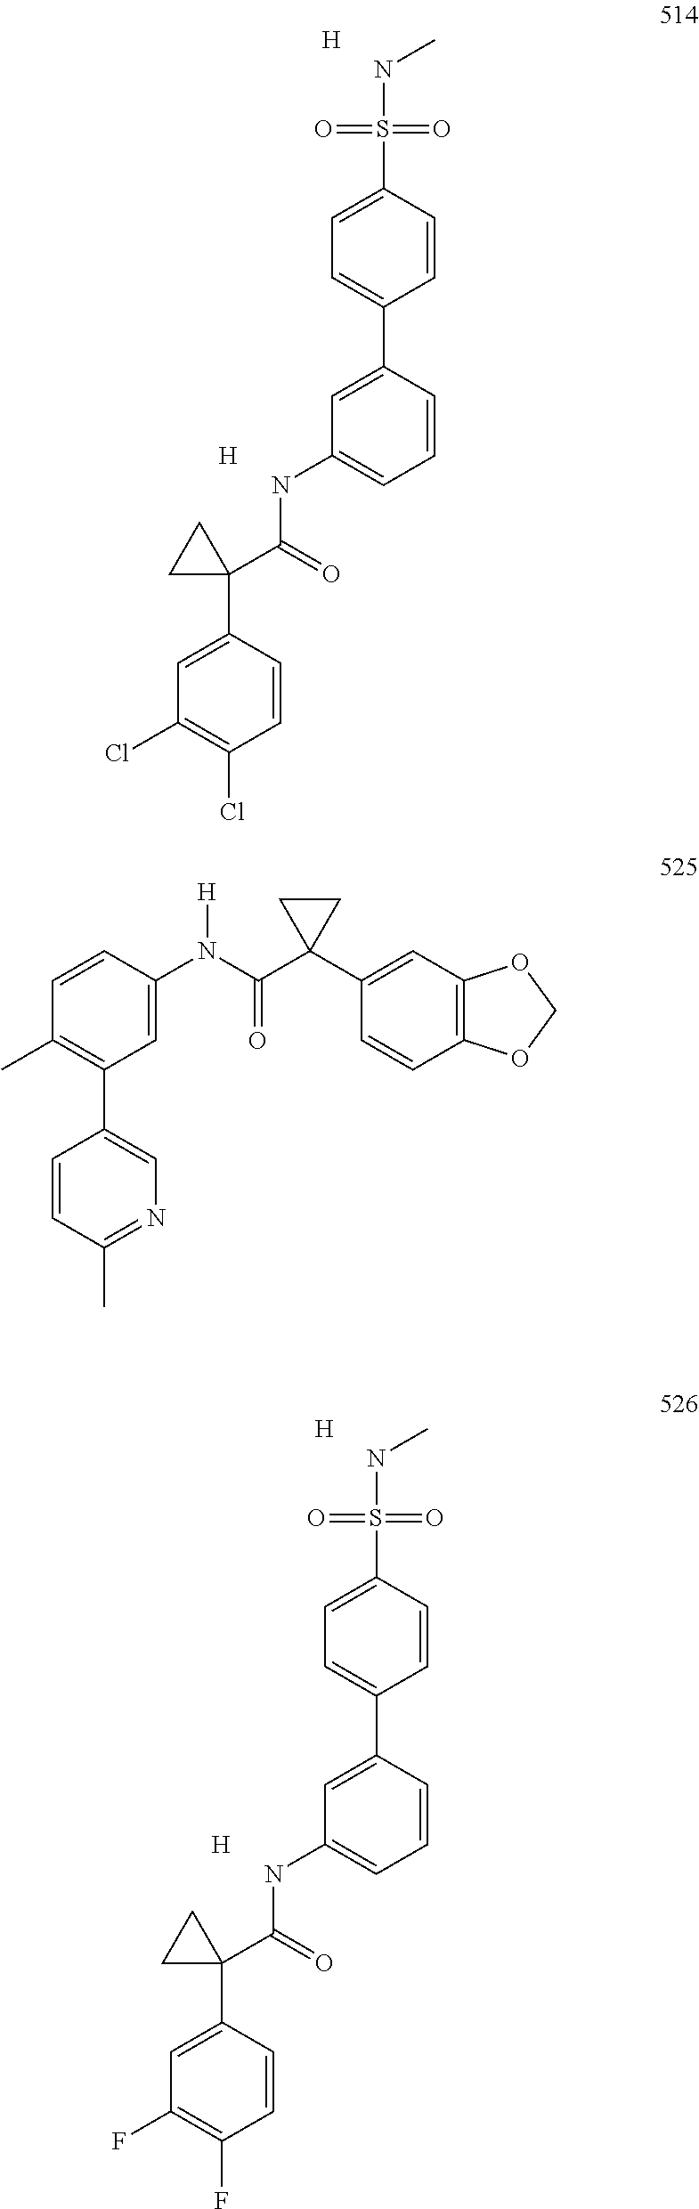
C1=C(C2(C(NC3=CC=CC(C4=CC=C(S(NC)(=O)=O)C=C4)=C3)=O)CC2)C=CC(Cl)=C1Cl.[H].[H].C1=C(C2(C(NC3=CC=CC(C4=CC=C(S(NC)(=O)=O)C=C4)=C3)=O)CC2)C=CC(F)=C1F.[H].[H].C1=CC(C)=NC=C1C1=C(C)C=CC(N(C(C2(C3=CC4=C(C=C3)OCO4)CC2)=O)[H])=C1
